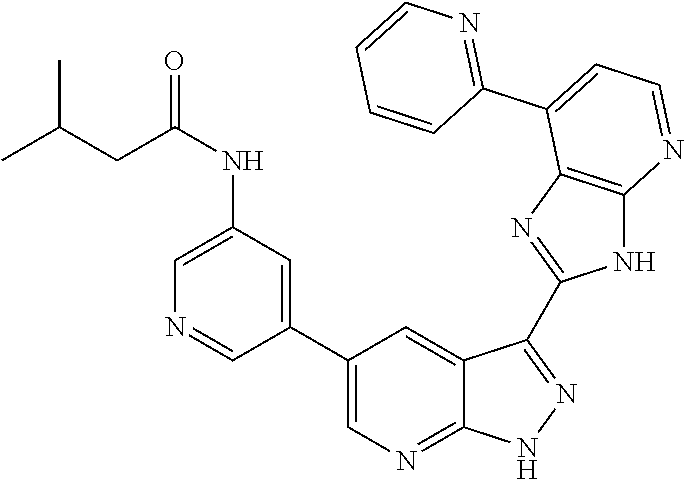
C1(NC(=O)CC(C)C)=CN=CC(C2=CN=C3C(=C2)C(C2=NC4=C(N2)N=CC=C4C2=NC=CC=C2)=NN3)=C1
